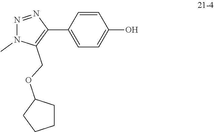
C1=C(C2=C(COC3CCCC3)N(C)N=N2)C=CC(O)=C1
